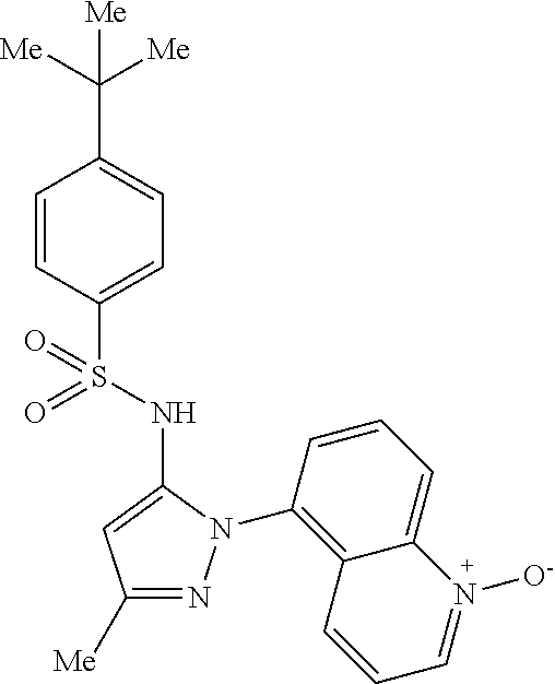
C1(C([Me])([Me])[Me])=CC=C(S(=O)(=O)NC2=CC([Me])=NN2C2=C3C(=CC=C2)N([O-])=CC=C3)C=C1
